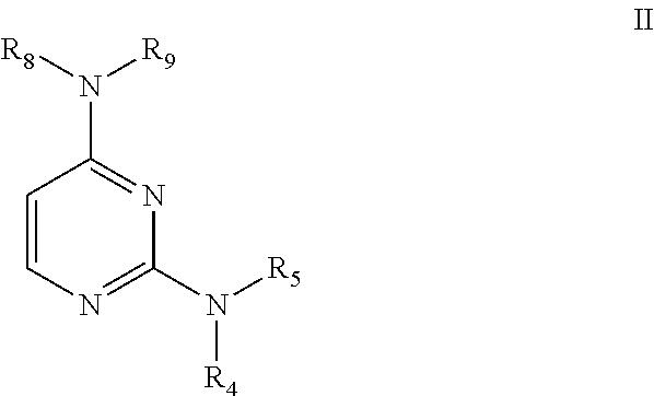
C1=CN=C(N([R5])[R4])N=C1N([R8])[R9]
